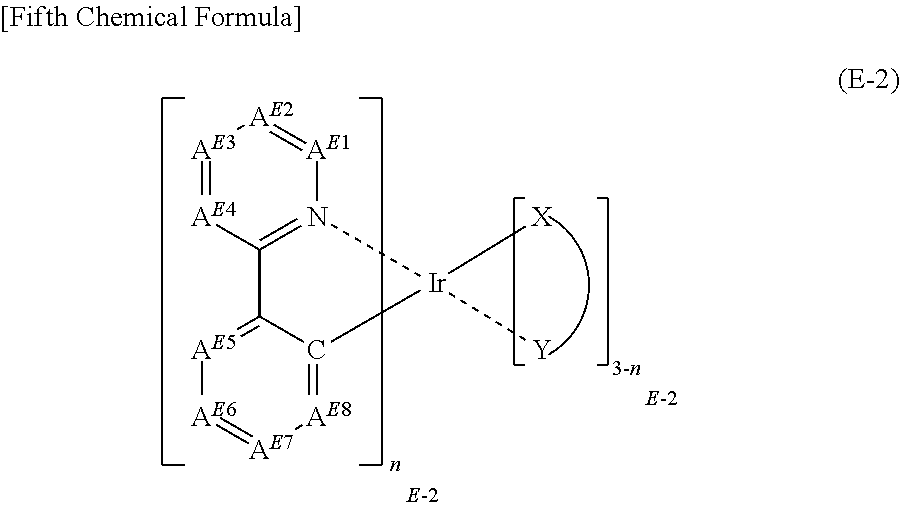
[AE3]1=[AE4]C2=N([AE1]=[AE2]1)[Ir]([X])([Y])C1=[AE8][AE7]=[AE6][AE5]=C21
